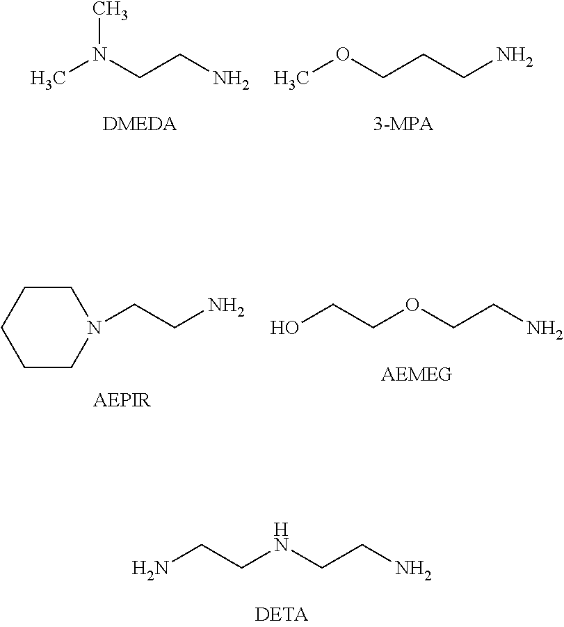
CN(CCN)C.COCCCN.C1CCN(CCN)CC1.OCCOCCN.NCCNCCN
